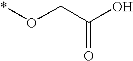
*OCC(O)=O
